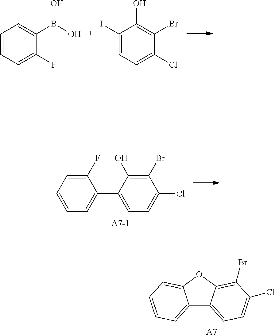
C1=CC=C(F)C(B(O)O)=C1.C1(I)=CC=C(Cl)C(Br)=C1O.C1(F)=CC=CC=C1C1=CC=C(Cl)C(Br)=C1O.C12=CC=CC=C1OC1=C(Br)C(Cl)=CC=C21.[A7]
